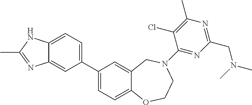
C1(C2=CC=C3C(=C2)N=C(C)N3)=CC=C2C(=C1)CN(C1=NC(CN(C)C)=NC(C)=C1Cl)CCO2
